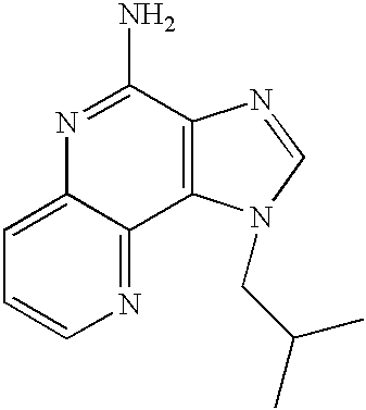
C1=C2C(=NC=C1)C1=C(C(N)=N2)N=CN1CC(C)C
